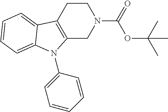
C12=C(CCN(C(OC(C)(C)C)=O)C1)C1=CC=CC=C1N2C1=CC=CC=C1
